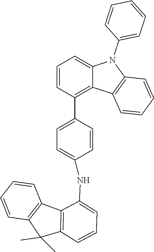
C12=C(C=CC=C1NC1=CC=C(C3=C4C(=CC=C3)N(C3=CC=CC=C3)C3=C4C=CC=C3)C=C1)C(C)(C)C1=C2C=CC=C1
